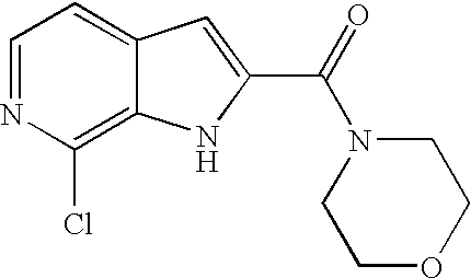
C1=NC(Cl)=C2C(=C1)C=C(C(=O)N1CCOCC1)N2
